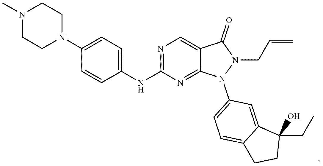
CN1CCN(C2=CC=C(NC3=NC=C4C(=N3)N(C3=CC=C5C(=C3)C(CC)(O)CC5)N(CC=C)C4=O)C=C2)CC1
